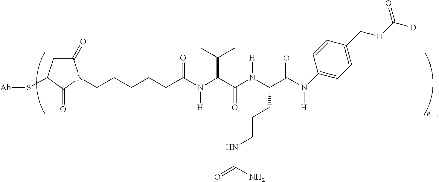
C1(=O)CC(S[Ab])C(=O)N1CCCCCC(N([H])C(C(N(C(C(N(C1=CC=C(COC(=O)[D])C=C1)[H])=O)CCCNC(=O)N)[H])=O)C(C)C)=O
